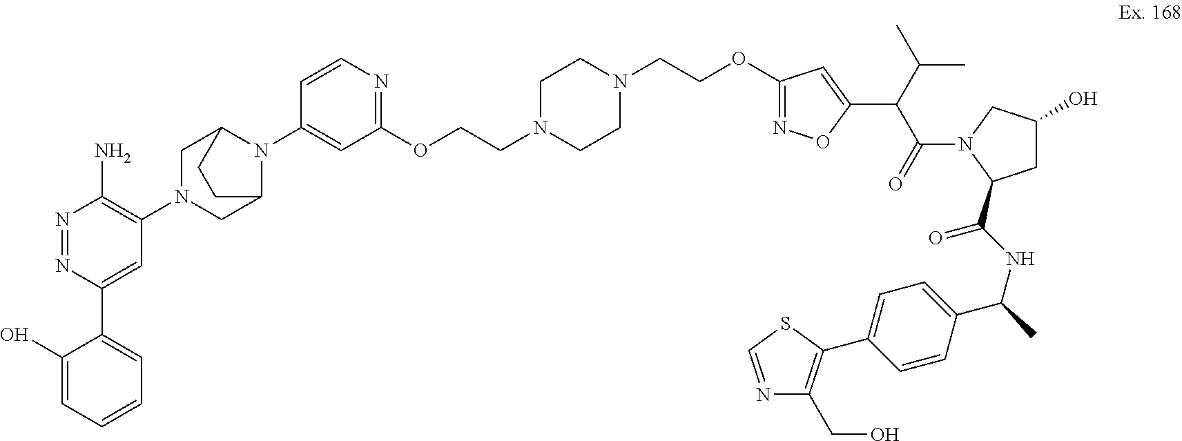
N1=NC(C2=CC=CC=C2O)=CC(N2CC3N(C4=CC(OCCN5CCN(CCOC6=NOC(C(C(N7C(C(NC(C)C8=CC=C(C9=C(CO)N=CS9)C=C8)=O)CC(O)C7)=O)C(C)C)=C6)CC5)=NC=C4)C(C2)CC3)=C1N
